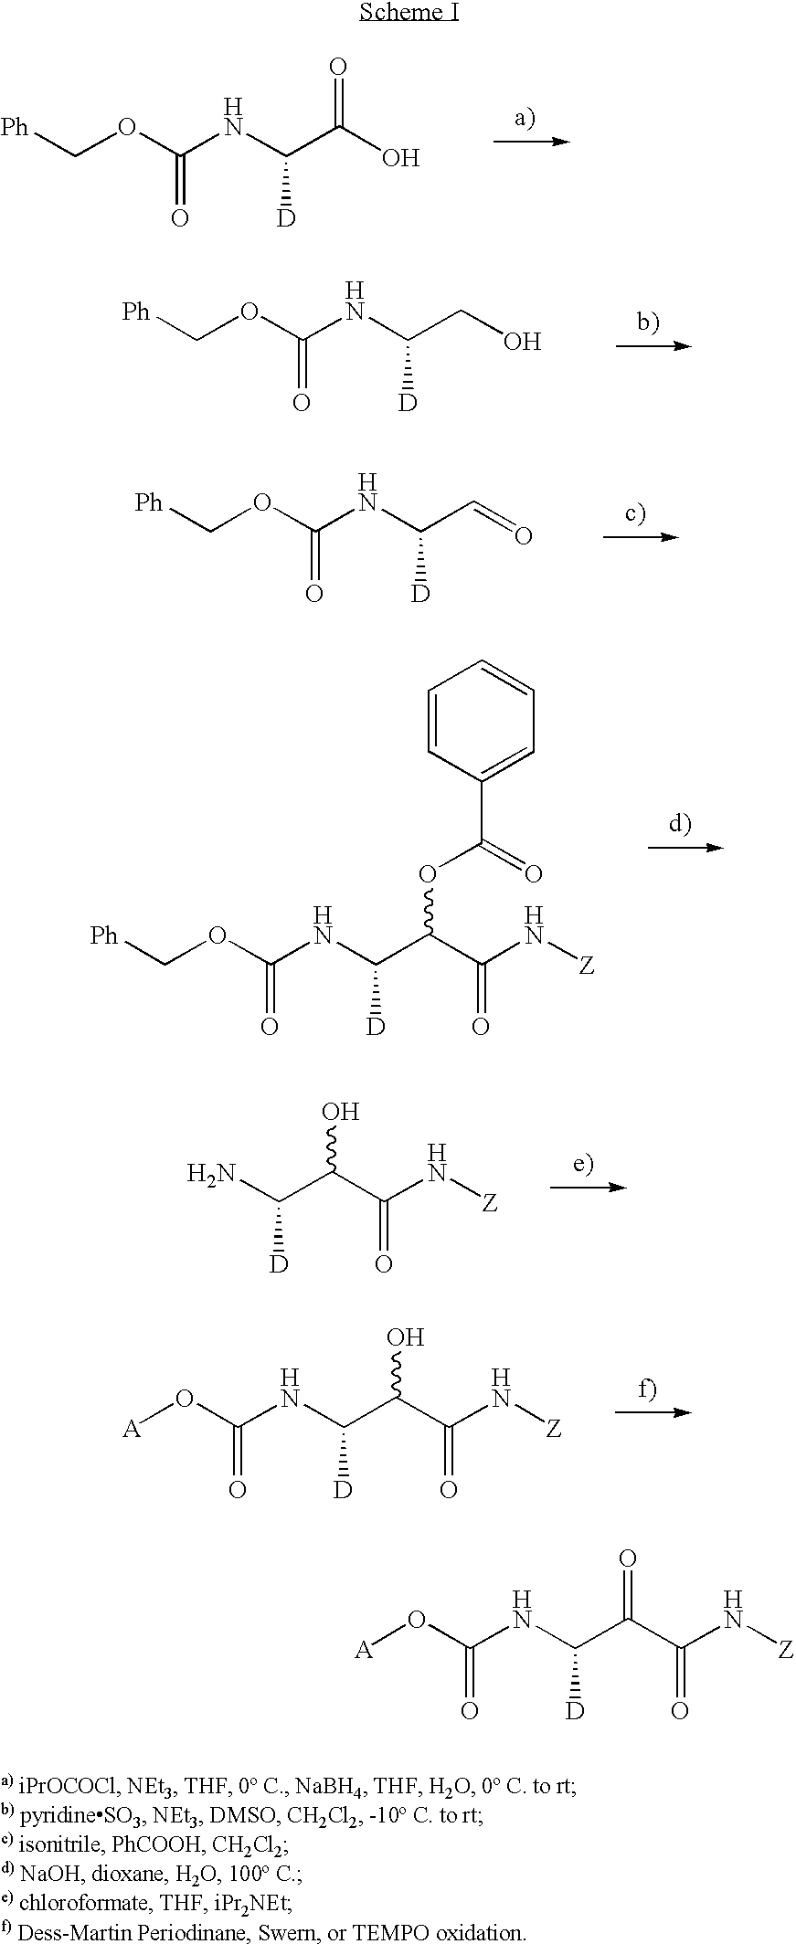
[Ph]COC(NC(C(O)=O)[D])=O.[Ph]COC(NC(CO)[D])=O.[Ph]COC(NC(C=O)[D])=O.[Ph]COC(NC(C(C(N[Z])=O)OC(C1=CC=CC=C1)=O)[D])=O.NC(C(C(N[Z])=O)O)[D].N(C(C(C(N[Z])=O)O)[D])C(O[A])=O.N(C(C(C(N[Z])=O)=O)[D])C(O[A])=O
